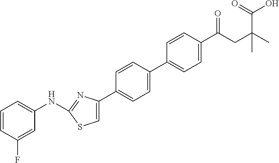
C1=C(C2=CC=C(C3=CC=C(C(CC(C)(C)C(=O)O)=O)C=C3)C=C2)N=C(NC2=CC=CC(F)=C2)S1
